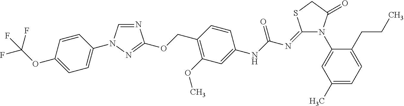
N1=CN(C2=CC=C(OC(F)(F)F)C=C2)N=C1OCC1=C(OC)C=C(NC(N=C2N(C3=CC(C)=CC=C3CCC)C(=O)CS2)=O)C=C1
